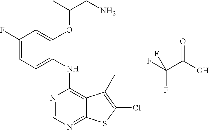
C1=C(OC(CN)C)C(NC2=C3C(=NC=N2)SC(Cl)=C3C)=CC=C1F.FC(C(O)=O)(F)F
